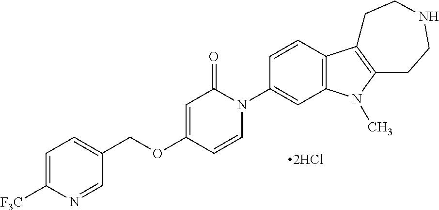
C1=C([F3C])N=CC(COC2=CC(=O)N(C3=CC4=C(C=C3)C3=C(N4C)CCNCC3)C=C2)=C1.[2HCl]
